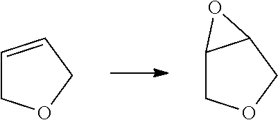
C1=CCOC1.C12COCC1O2
